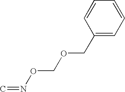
C1=CC(COCON=C)=CC=C1
